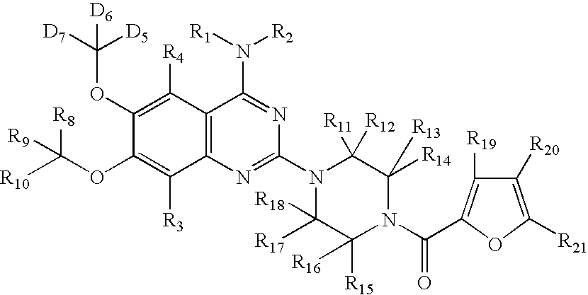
C12=C(N=C(N3C([R18])([R17])C([R15])([R16])N(C(=O)C4=C([R19])C([R20])=C([R21])O4)C([R13])([R14])C3([R11])[R12])N=C1N([R1])[R2])C([R3])=C(OC([R10])([R8])[R9])C(OC([D7])([D5])[D6])=C2[R4]
